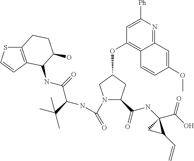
[Ph]C1=CC(OC2CN(C(=O)NC(C(NC3C4=C(SC=C4)CCC3O)=O)C(C)(C)C)C(C(=O)NC3(C(O)=O)CC3C=C)C2)=C2C(=N1)C=C(OC)C=C2
